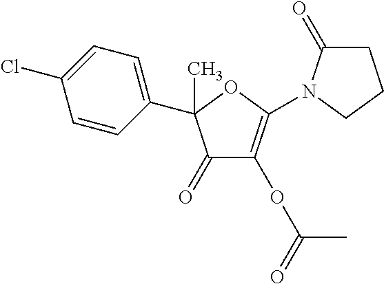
C1=CC(C2(C)C(=O)C(OC(=O)C)=C(N3C(=O)CCC3)O2)=CC=C1Cl
